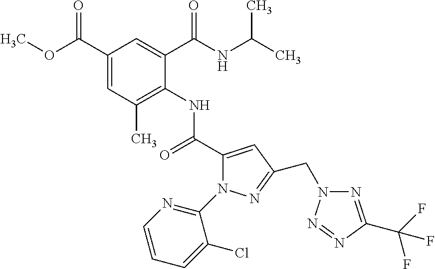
C1(C(OC)=O)=CC(C)=C(NC(C2=CC(CN3N=C(C(F)(F)F)N=N3)=NN2C2=NC=CC=C2Cl)=O)C(C(NC(C)C)=O)=C1
